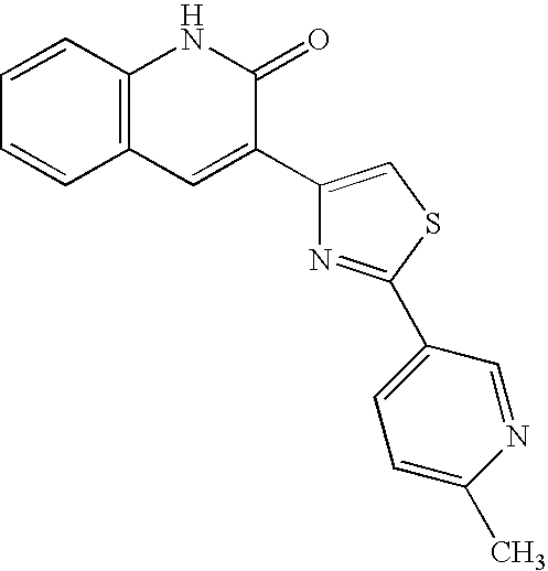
C1=CC2=C(C=C1)C=C(C1=CSC(C3=CC=C(C)N=C3)=N1)C(=O)N2
